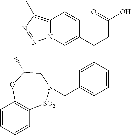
C1=CC=CC2=C1OC(C)CN(CC1=C(C)C=CC(C(CC(=O)O)C3=CN4C(=C(C)N=N4)C=C3)=C1)[SO2]2
